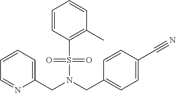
C1=CC=C(CN(CC2=CC=C(C#N)C=C2)S(=O)(=O)C2=C(C)C=CC=C2)N=C1
